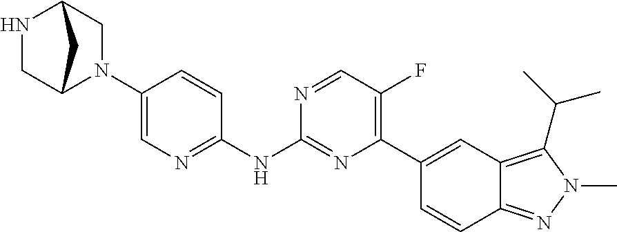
C1(N2CC3NCC2C3)=CN=C(NC2=NC(C3=CC4=C(C(C)C)N(C)N=C4C=C3)=C(F)C=N2)C=C1
